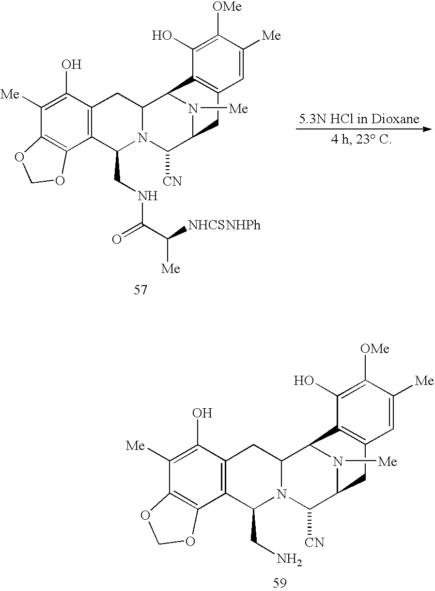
C12=C(C3=C(C(O)=C1[Me])CC1N(C3CNC(C([NHCSNHPh])[Me])=O)C([CN])C3N([Me])C1C1=C(C3)C=C([Me])C([OMe])=C1O)OCO2.C12=C(C3=C(C(O)=C1[Me])CC1N(C3CN)C([CN])C3N([Me])C1C1=C(C3)C=C([Me])C([OMe])=C1O)OCO2
